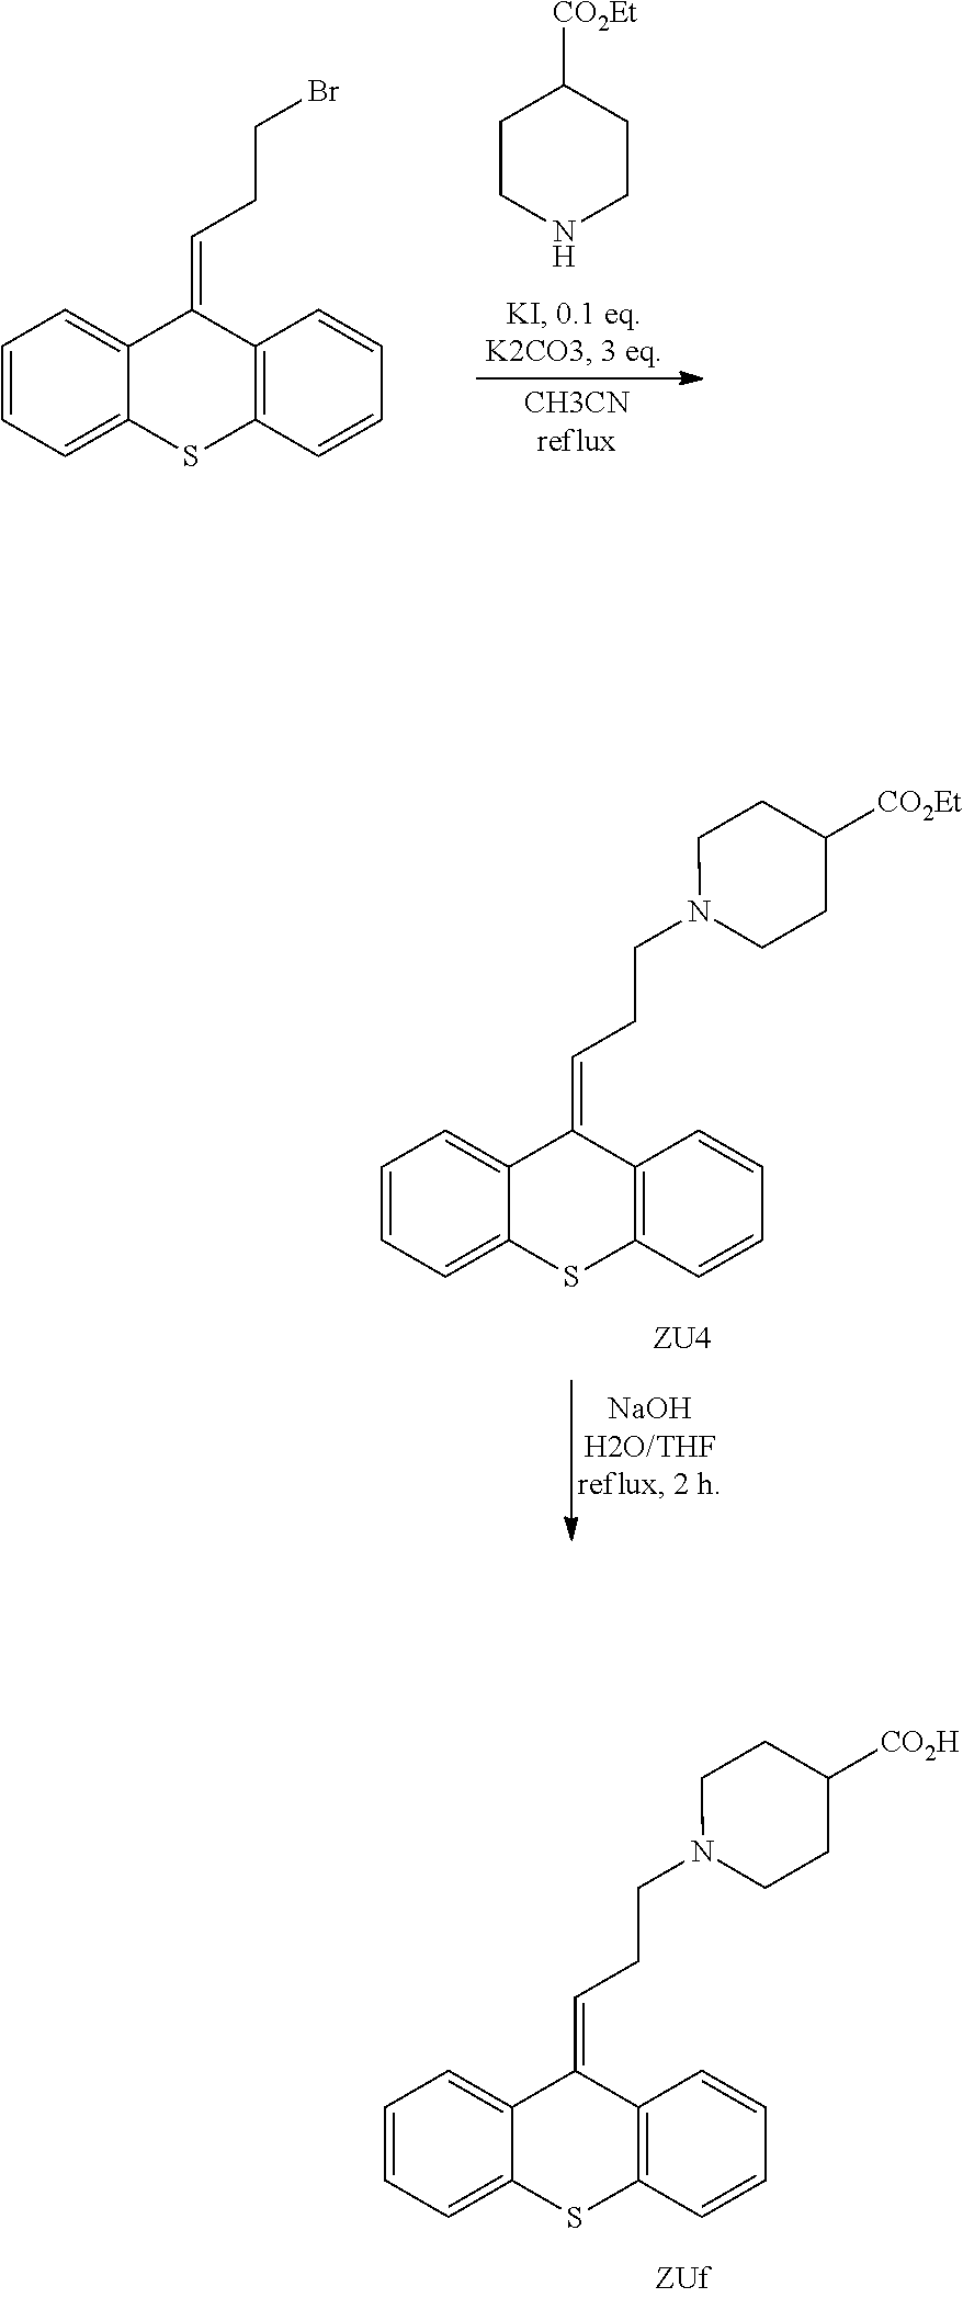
C1=CC=C2C(=C1)C(=CCCN1CCC([CO2Et])CC1)C1=C(S2)C=CC=C1.C1=CC=C2C(=C1)C(=CCCN1CCC([CO2H])CC1)C1=C(S2)C=CC=C1.C1=CC=C2C(=C1)C(=CCCBr)C1=C(S2)C=CC=C1.C1CNCCC1[CO2Et]
